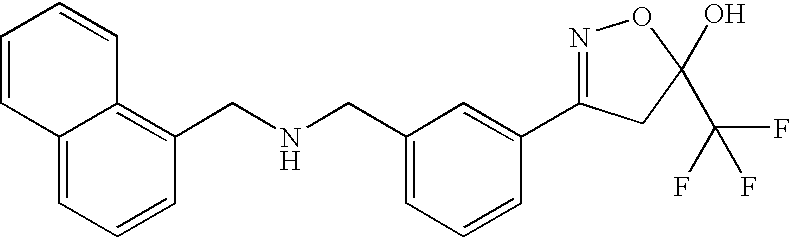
C1=C(CNCC2=C3C(=CC=C2)C=CC=C3)C=C(C2=NOC(C(F)(F)F)(O)C2)C=C1
